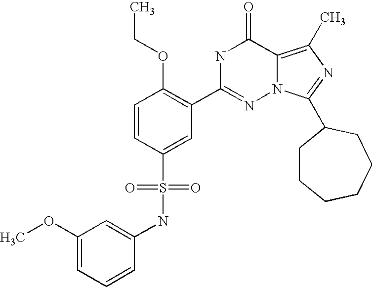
C1(NS(C2=CC(C3=NN4C(=C(C)N=C4C4CCCCCC4)C(=O)N3)=C(OCC)C=C2)(=O)=O)=CC(OC)=CC=C1
